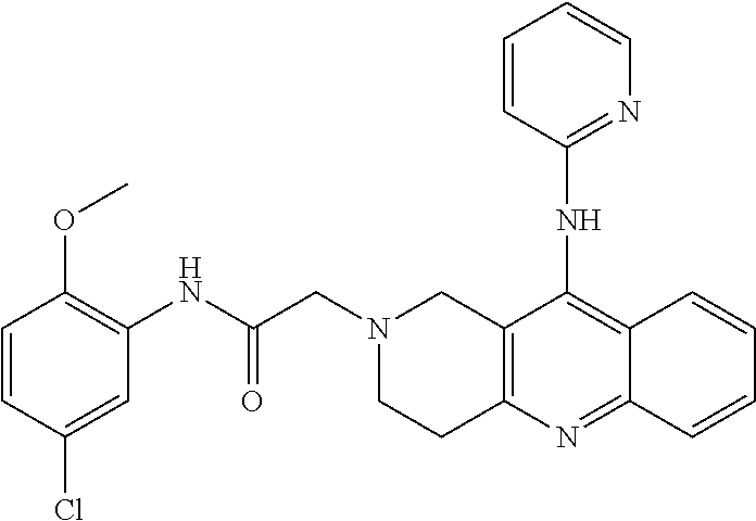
C1=CC(Cl)=CC(NC(CN2CC3=C(CC2)N=C2C(=C3NC3=NC=CC=C3)C=CC=C2)=O)=C1OC
